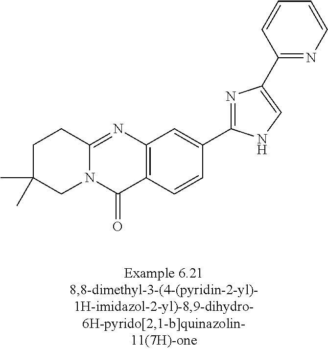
N12C(=NC3=C(C1=O)C=CC(C1=NC(C4=NC=CC=C4)=CN1)=C3)CCC(C)(C)C2
